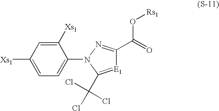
C1([Xs1])=CC([Xs1])=CC=C1N1C(C(Cl)(Cl)Cl)=[E1]C(C(O[Rs1])=O)=N1
